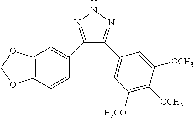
C1(C2=CC3=C(C=C2)OCO3)=NNN=C1C1=CC([H3CO])=C([OCH3])C([OCH3])=C1
